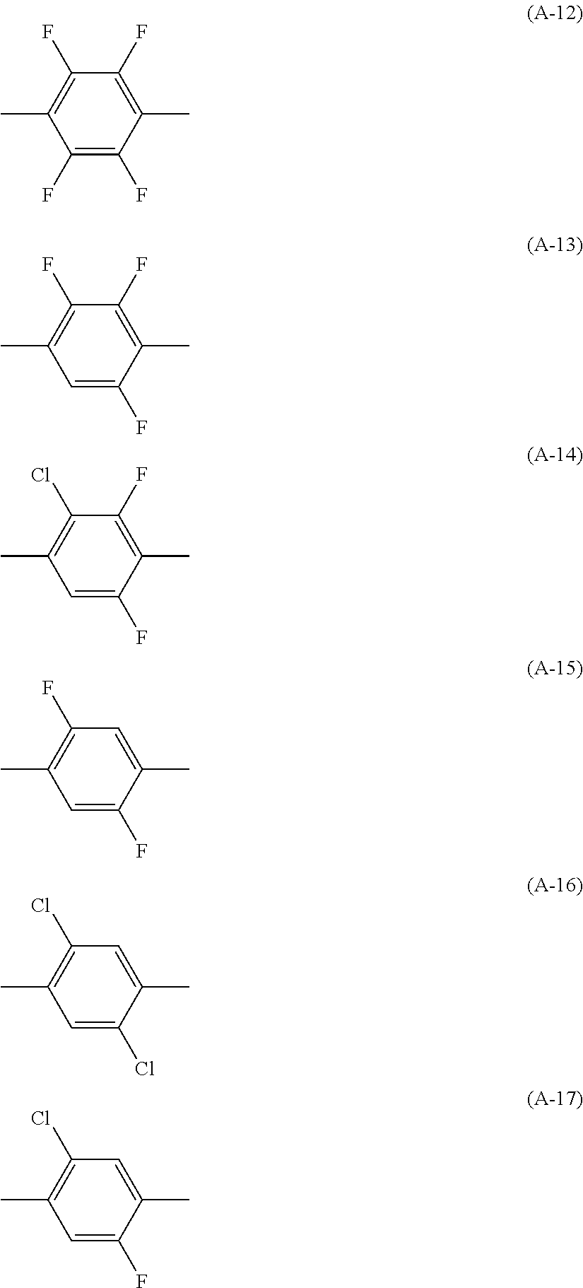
C1=C(F)C(C)=C(F)C(F)=C1C.C1=C(F)C(C)=C(F)C(Cl)=C1C.C1=C(F)C(C)=CC(F)=C1C.C1=C(Cl)C(C)=CC(Cl)=C1C.C1=C(F)C(C)=CC(Cl)=C1C.C1(F)=C(F)C(C)=C(F)C(F)=C1C
